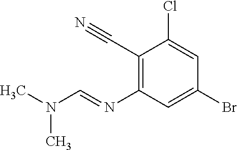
C1(C#N)=C(N=CN(C)C)C=C(Br)C=C1Cl
